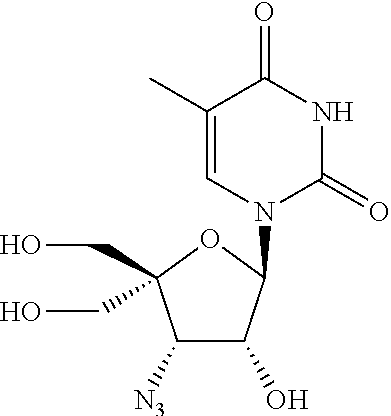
C1(C)=CN(C2C(O)C([N3])C(CO)(CO)O2)C(=O)NC1=O
